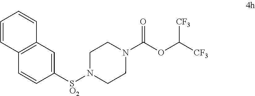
N1(C(OC([CF3])[CF3])=O)CCN([SO2]C2=CC3=C(C=C2)C=CC=C3)CC1
